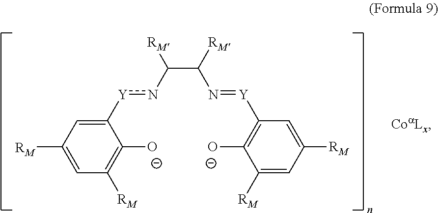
C1([Y]nC([RM])C(N=[Y]C2=C([O-])C([RM])=CC([RM])=C2)[RM])=CC([RM])=CC([RM])=C1[O-]
